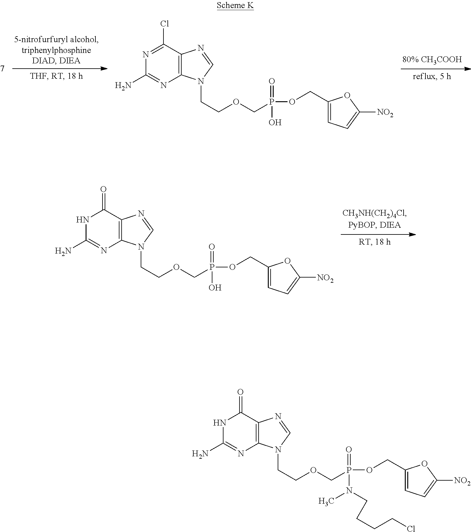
N1C(N)=NC2=C(N=CN2CCOCP(OCC2=CC=C([NO2])O2)(=O)N(CCCCCl)C)C1=O.N1=C(Cl)C2=C(N=C1N)N(CCOCP(OCC1=CC=C([NO2])O1)(=O)O)C=N2.N1C(N)=NC2=C(N=CN2CCOCP(OCC2=CC=C([NO2])O2)(=O)O)C1=O
